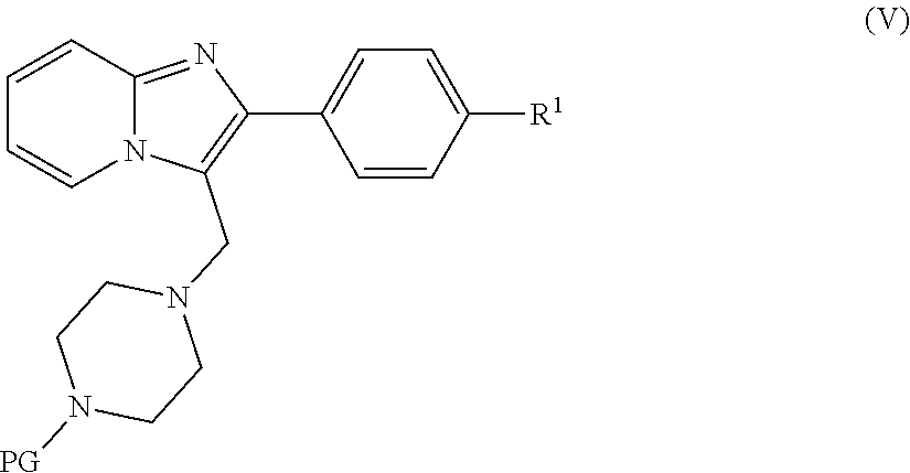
C1=CC2=NC(C3=CC=C([R1])C=C3)=C(CN3CCN([PG])CC3)N2C=C1
